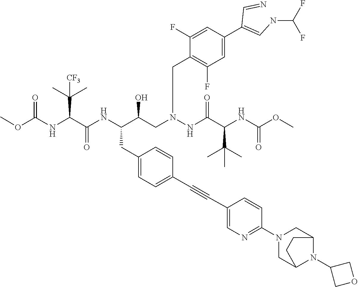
COC(NC(C(NC(C(CN(NC(C(NC(OC)=O)C(C)(C)C)=O)CC1=C(F)C=C(C(=CNC(F)F)C=N)C=C1F)O)CC1=CC=C(C#CC2=CN=C(N3CC4N(C5COC5)C(C3)CC4)C=C2)C=C1)=O)C(C)(C)[CF3])=O
